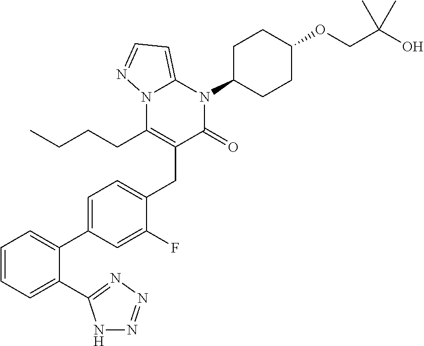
C1=CC=C(C2=NN=NN2)C(C2=CC=C(CC3=C(CCCC)N4C(=CC=N4)N(C4CCC(OCC(O)(C)C)CC4)C3=O)C(F)=C2)=C1
